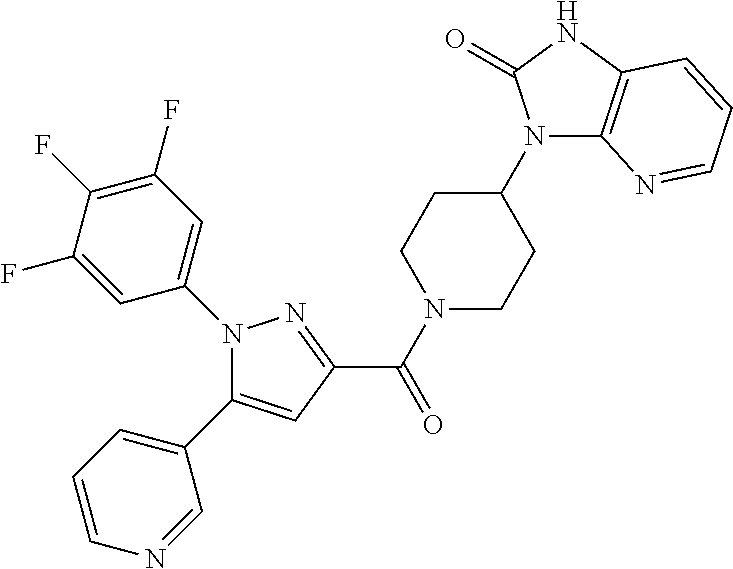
N1(C2=CC(F)=C(F)C(F)=C2)C(C2=CC=CN=C2)=CC(C(=O)N2CCC(N3C4=C(NC3=O)C=CC=N4)CC2)=N1
